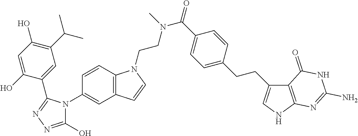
C1=CC2=C(C=C1N1C(O)=NN=C1C1=CC(C(C)C)=C(O)C=C1O)C=CN2CCN(C(C1=CC=C(CCC2=CNC3=C2C(=O)NC(N)=N3)C=C1)=O)C
